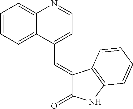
C1=CC=C2C(=C1)N=CC=C2C=C1C(=O)NC2=C1C=CC=C2
